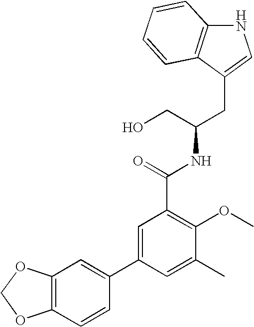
C(C(CO)NC(C1=C(OC)C(C)=CC(C2=CC3=C(C=C2)OCO3)=C1)=O)C1=CNC2=C1C=CC=C2
